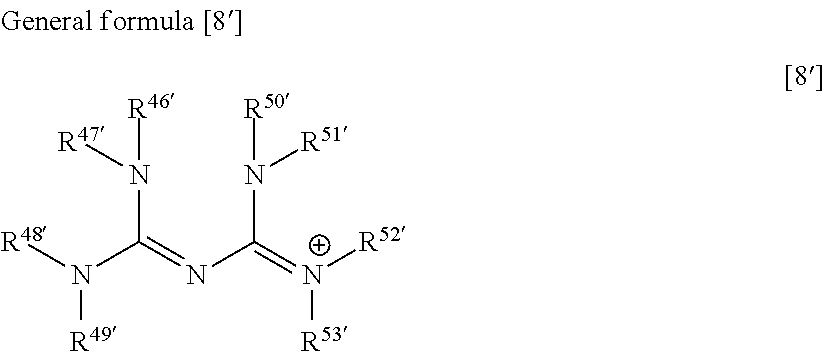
[R48]N(C(=NC(=[N+]([R52])[R53])N([R51])[R50])N([R47])[R46])[R49]
